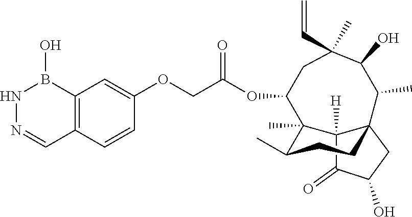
C12([H])C(=O)C(O)CC13CCC(C)C2(C)C(OC(COC1=CC2=C(C=C1)C=NNB2O)=O)CC(C=C)(C)C(O)C3C
